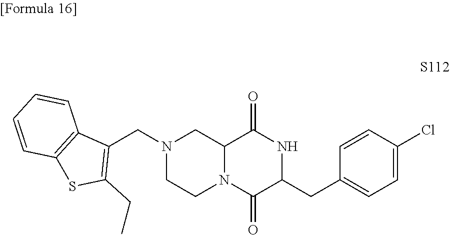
C12N(C(=O)C(CC3=CC=C(Cl)C=C3)NC1=O)CCN(CC1=C(CC)SC3=C1C=CC=C3)C2
